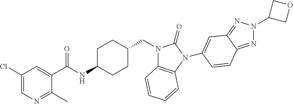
C1(Cl)=CN=C(C)C(C(NC2CCC(CN3C4=C(N(C5=CC6=NN(C7COC7)N=C6C=C5)C3=O)C=CC=C4)CC2)=O)=C1
